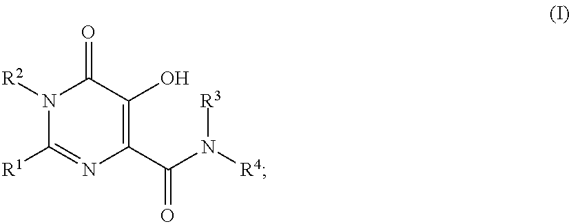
N1([R2])C([R1])=NC(C(=O)N([R3])[R4])=C(O)C1=O
